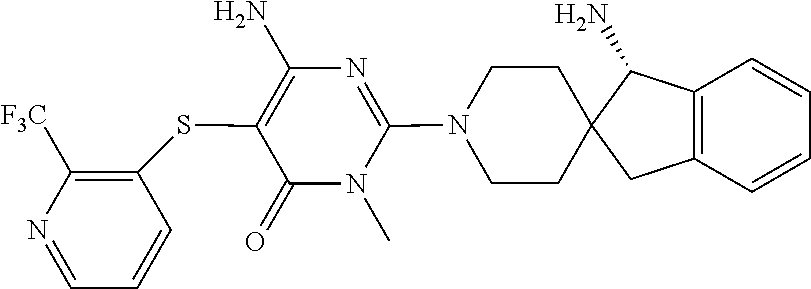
N1=CC=CC(SC2=C(N)N=C(N3CCC4(CC3)CC3=C(C4N)C=CC=C3)N(C)C2=O)=C1[F3C]
